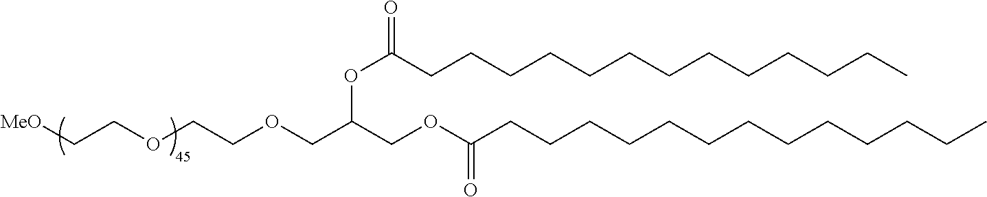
O(C(COC(CCCCCCCCCCCCC)=O)COCCOCC[MeO])C(CCCCCCCCCCCCC)=O
